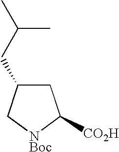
C1C(CC(C)C)C[NBoc]C1[CO2H]
